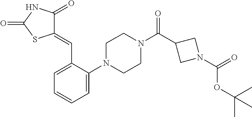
C1=C(N2CCN(C(=O)C3CN(C(=O)OC(C)(C)C)C3)CC2)C(C=C2C(=O)NC(=O)S2)=CC=C1
